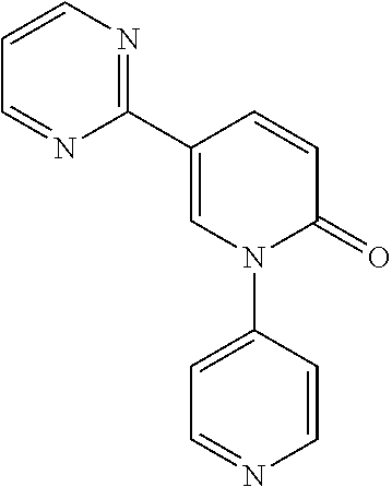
C1(C2=NC=CC=N2)=CN(C2=CC=NC=C2)C(=O)C=C1
